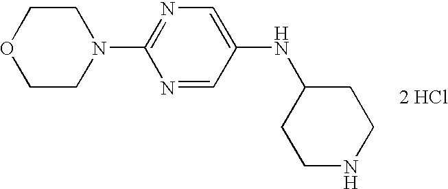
[2 HCl].N1=C(N2CCOCC2)N=CC(NC2CCNCC2)=C1
